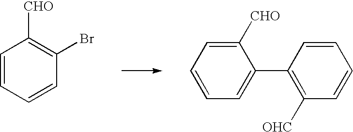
C1=CC=CC(Br)=C1[CHO].C1([CHO])=CC=CC=C1C1=C([OHC])C=CC=C1
